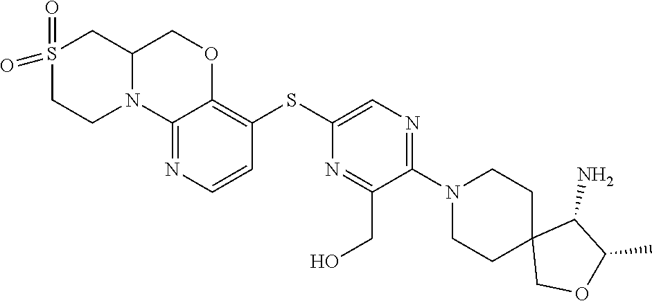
C1(N2CCC3(COC(C)C3N)CC2)=NC=C(SC2=C3OCC4N(C3=NC=C2)CCS(=O)(=O)C4)N=C1CO
